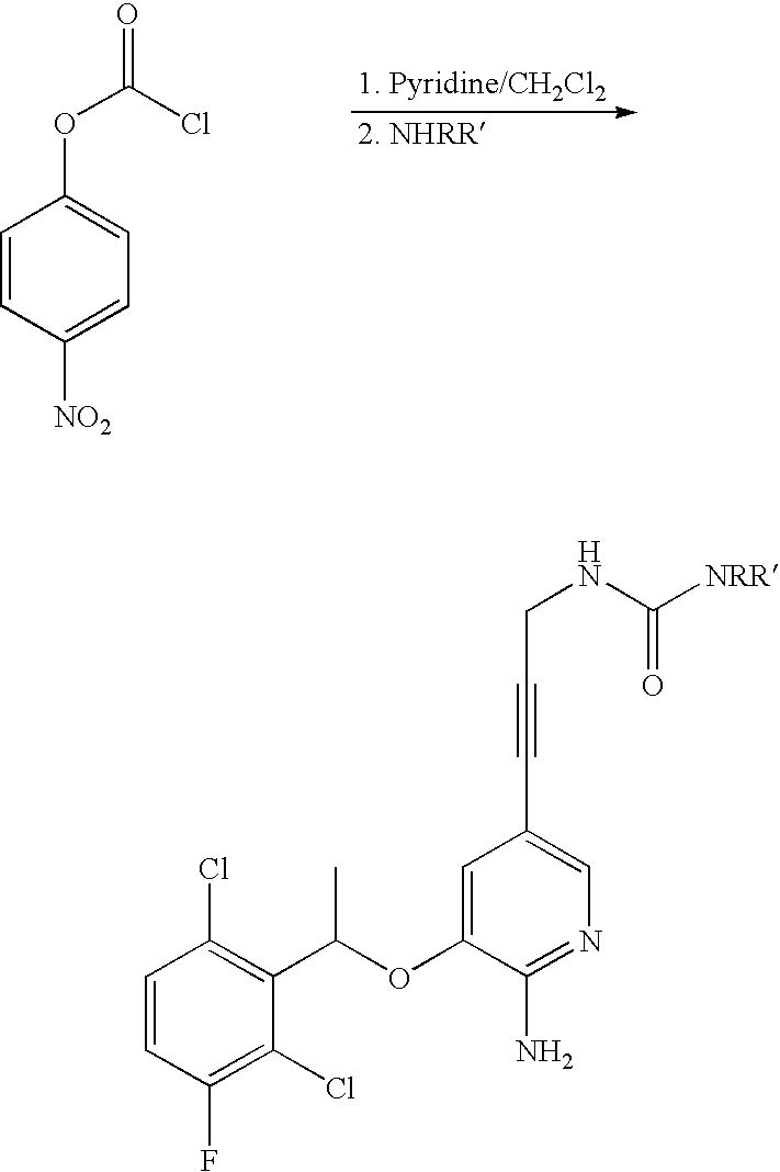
C1=CC([NO2])=CC=C1OC(=O)Cl.C1=CC(F)=C(Cl)C(C(OC2=CC(C#CCNC([NRR])=O)=CN=C2N)C)=C1Cl
